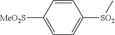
[SO2](C1=CC=C([SO2Me])C=C1)C
